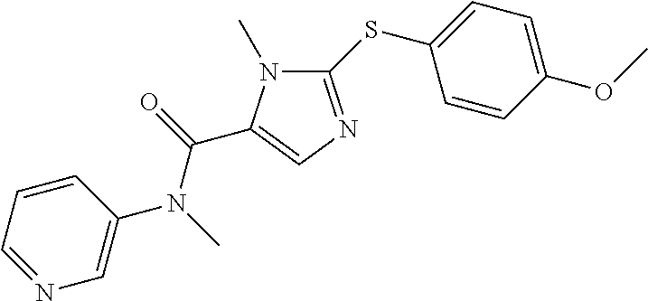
C1(SC2=CC=C(OC)C=C2)=NC=C(C(=O)N(C)C2=CN=CC=C2)N1C
